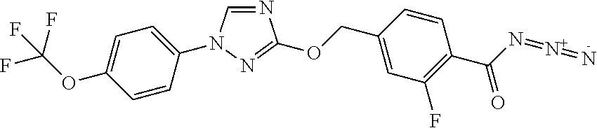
N1=CN(C2=CC=C(OC(F)(F)F)C=C2)N=C1OCC1=CC(F)=C(C(=O)N=[N+]=N)C=C1
